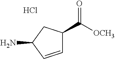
C1=CC(N)CC1C([OCH3])=O.Cl
